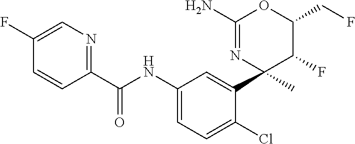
C1(C(NC2=CC=C(Cl)C(C3(C)N=C(N)OC(CF)C3F)=C2)=O)=NC=C(F)C=C1
